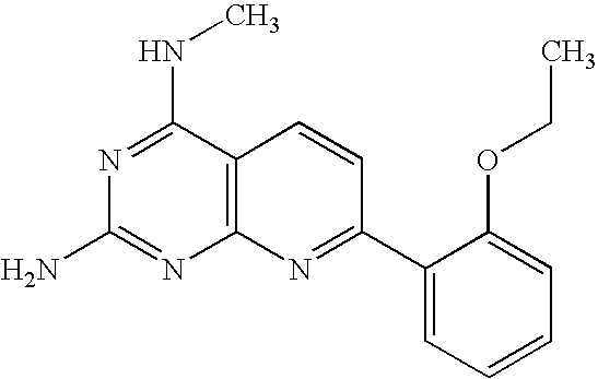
N1=C(NC)C2=C(N=C1N)N=C(C1=CC=CC=C1OCC)C=C2
